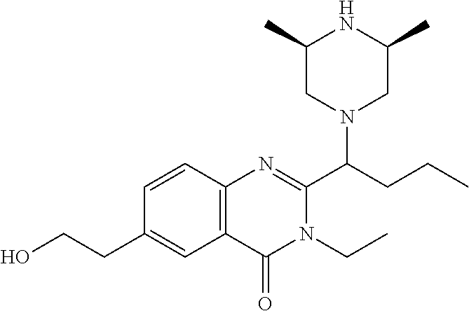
C1(CCO)=CC2=C(C=C1)N=C(C(N1CC(C)NC(C)C1)CCC)N(CC)C2=O
